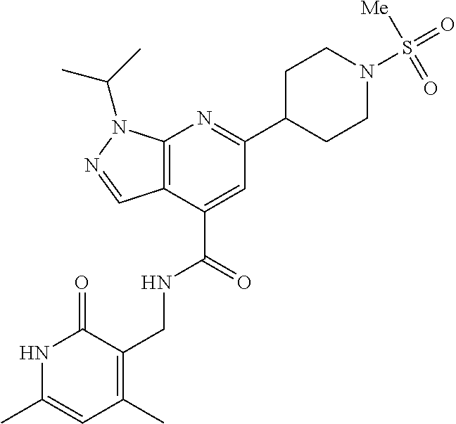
N1C(C)=CC(C)=C(CNC(C2=CC(C3CCN(S(=O)([Me])=O)CC3)=NC3=C2C=NN3C(C)C)=O)C1=O
